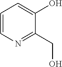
C1=CN=C(CO)C(O)=C1
